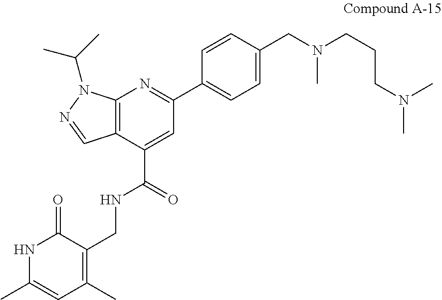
C12=C(C(C(=O)NCC3=C(C)C=C(C)NC3=O)=CC(C3=CC=C(CN(C)CCCN(C)C)C=C3)=N1)C=NN2C(C)C
